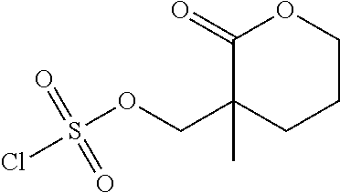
ClS(OCC1(C)CCCOC1=O)(=O)=O
